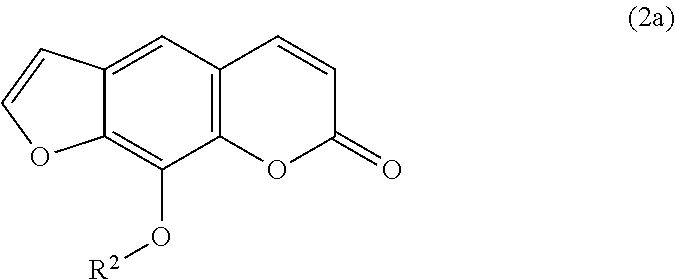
C12=CC3=C(C(O[R2])=C1OC=C2)OC(=O)C=C3
